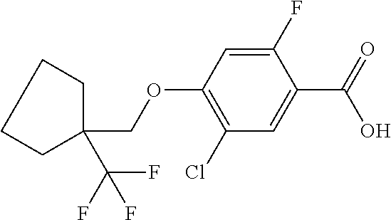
C1(Cl)=C(OCC2(C(F)(F)F)CCCC2)C=C(F)C(C(=O)O)=C1
